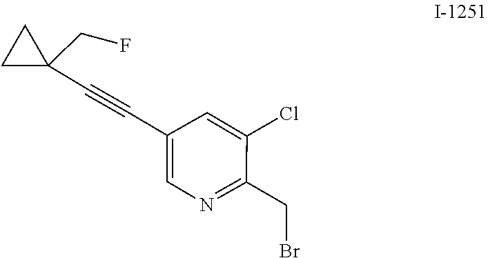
C1(Cl)=CC(C#CC2(CF)CC2)=CN=C1CBr
